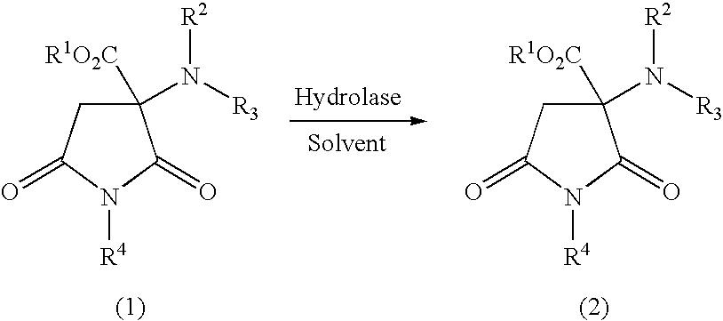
C1(N([R3])[R2])([R1O2C])CC(=O)N([R4])C1=O.C1(N([R3])[R2])([R1O2C])CC(=O)N([R4])C1=O
